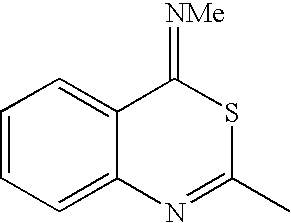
C1=CC=C2C(=C1)C(=[NMe])SC(C)=N2
